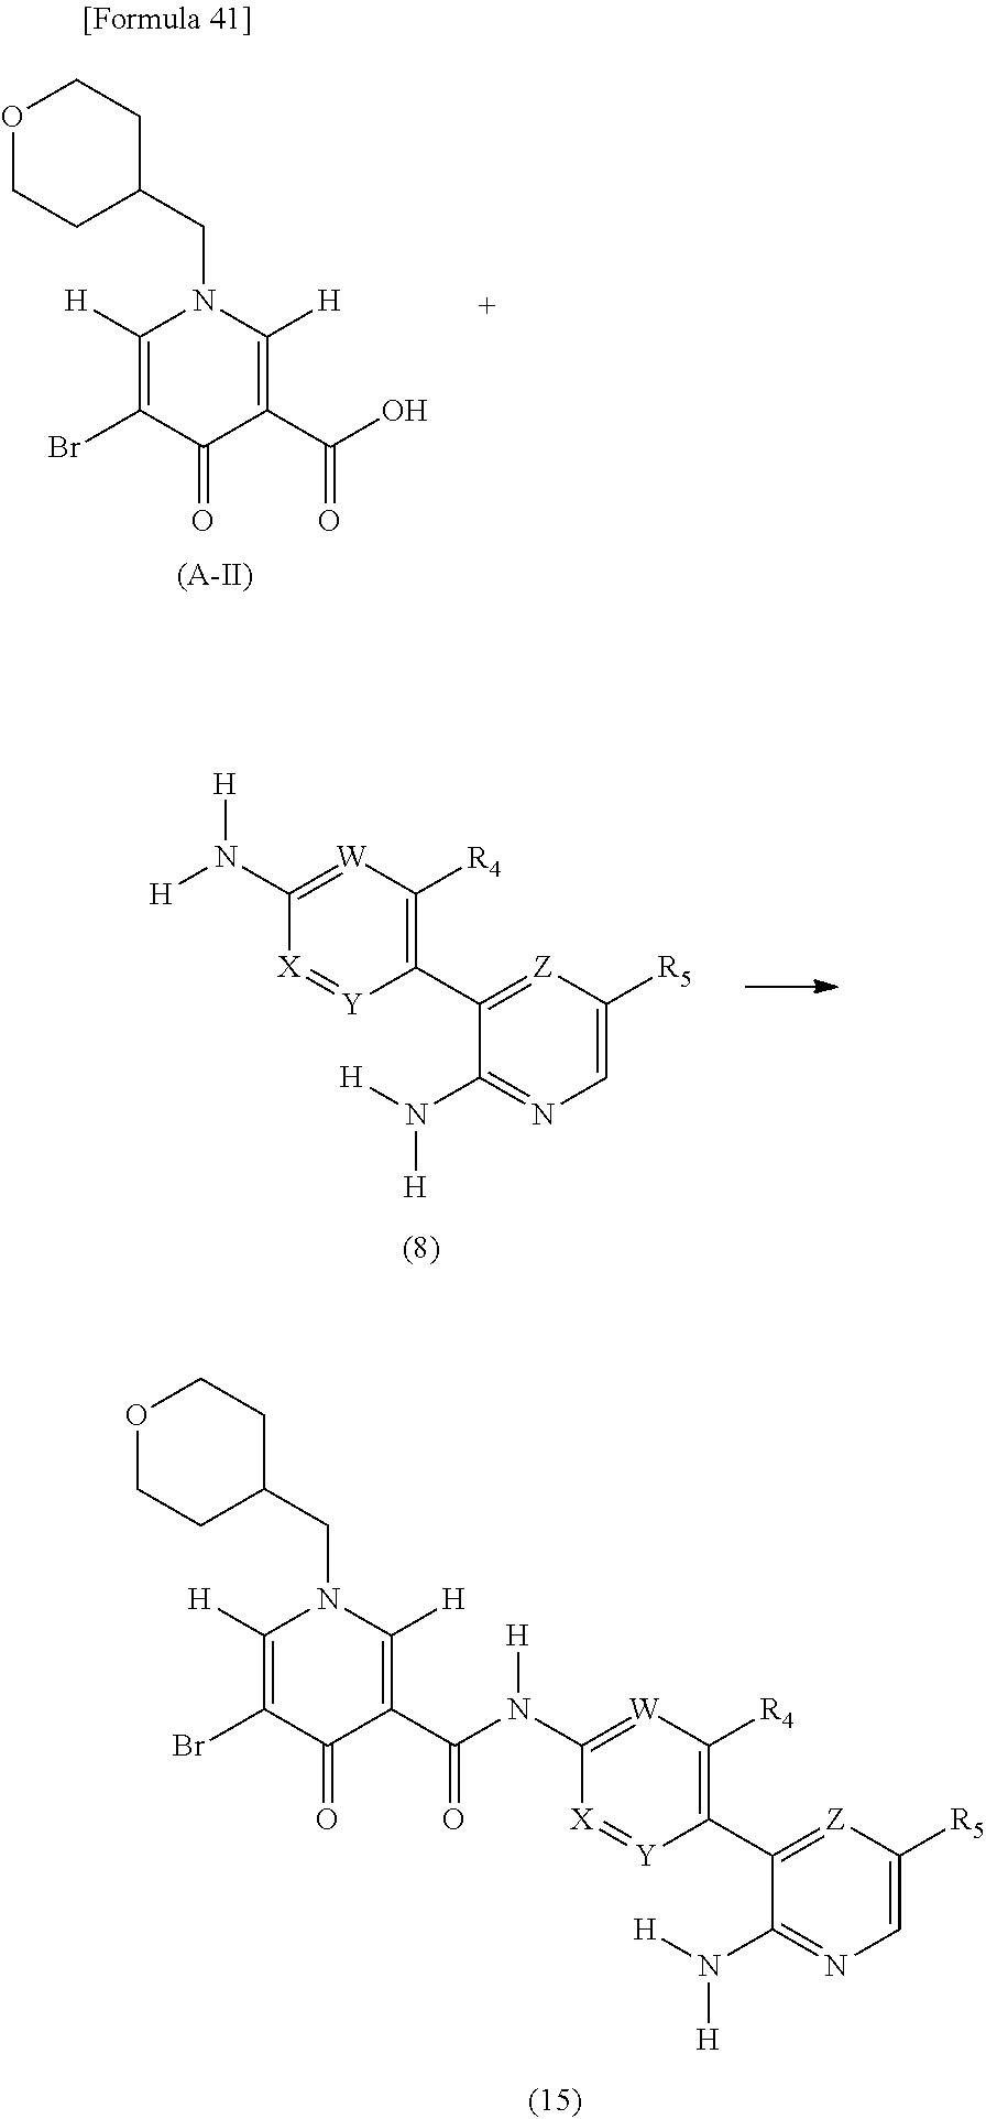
C1(N([H])[H])=NC=C([R5])[Z]=C1C1=C([R4])[W]=C(N(C(C2=C([H])N(CC3CCOCC3)C([H])=C(Br)C2=O)=O)[H])[X]=[Y]1.OC(C1=C([H])N(CC2CCOCC2)C([H])=C(Br)C1=O)=O.[(A-II)].C1(N([H])[H])=NC=C([R5])[Z]=C1C1=C([R4])[W]=C(N([H])[H])[X]=[Y]1
